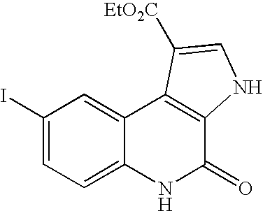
C1(I)=CC=C2C(=C1)C1=C(C(=O)N2)NC=C1[EtO2C]
